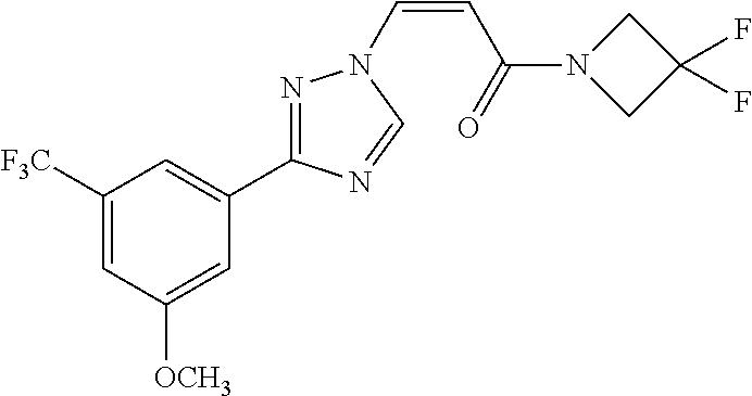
C1([F3C])=CC([OCH3])=CC(C2=NN(C=CC(N3CC(F)(F)C3)=O)C=N2)=C1
